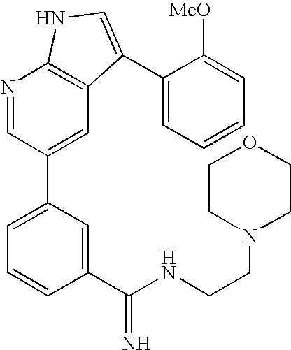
C1(C(NCCN2CCOCC2)=N)=CC(C2=CC3=C(N=C2)NC=C3C2=CC=CC=C2[MeO])=CC=C1
